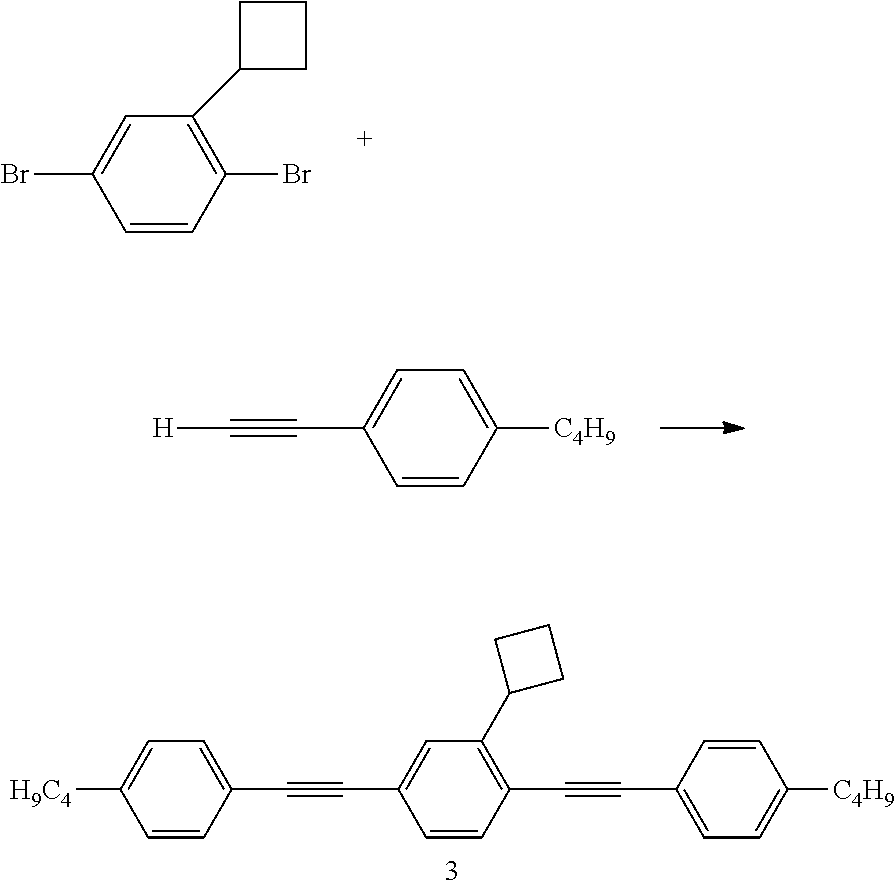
C1=CC(Br)=C(C2CCC2)C=C1Br.[H]C#CC1=CC=C([C4H9])C=C1.C1=CC(C#CC2=CC(C3CCC3)=C(C#CC3=CC=C([C4H9])C=C3)C=C2)=CC=C1[H9C4]
